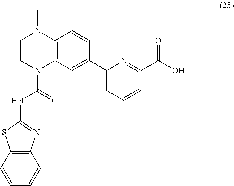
C12=C(C=CC=C1)N=C(NC(N1C3=C(N(C)CC1)C=CC(C1=CC=CC(C(O)=O)=N1)=C3)=O)S2
